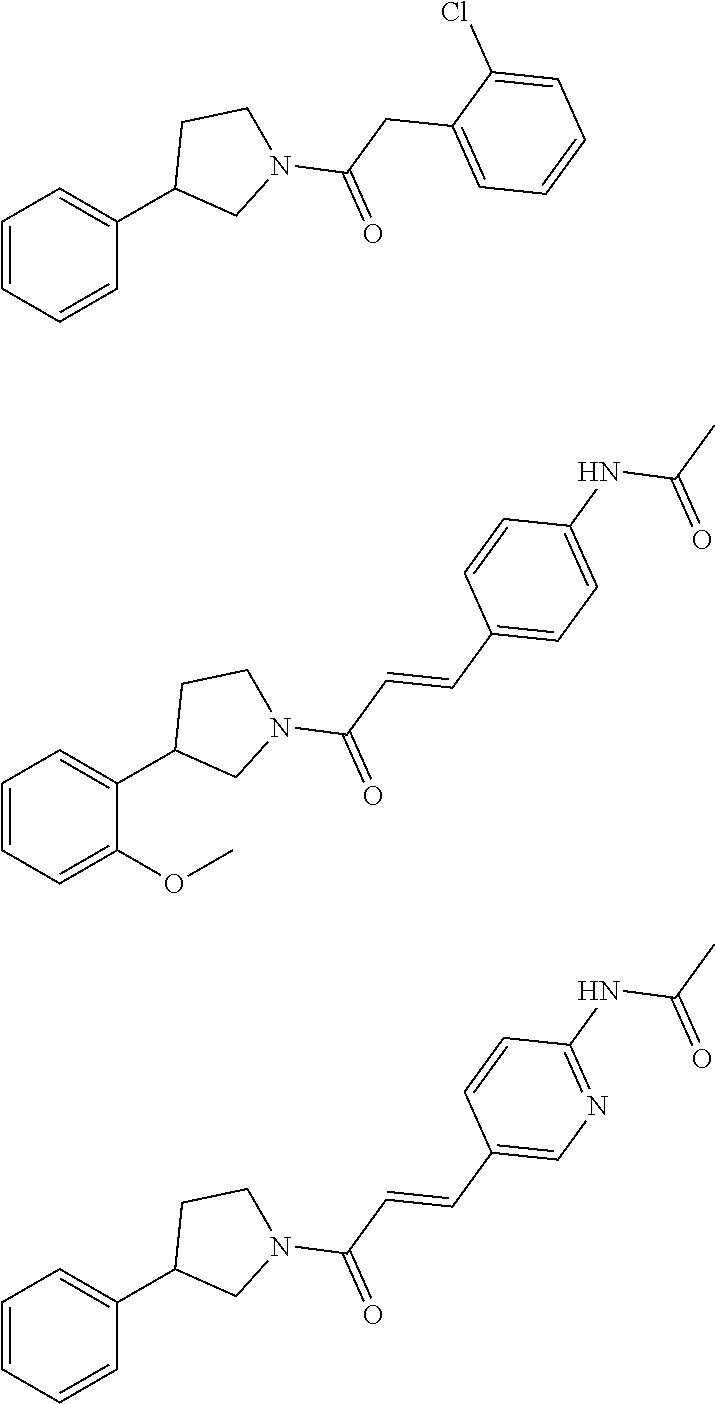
C1(C2CN(C(CC3=CC=CC=C3Cl)=O)CC2)=CC=CC=C1.C1=CC=CC(C2CN(C(C=CC3=CN=C(NC(C)=O)C=C3)=O)CC2)=C1.C1=CC=C(OC)C(C2CN(C(C=CC3=CC=C(NC(C)=O)C=C3)=O)CC2)=C1
